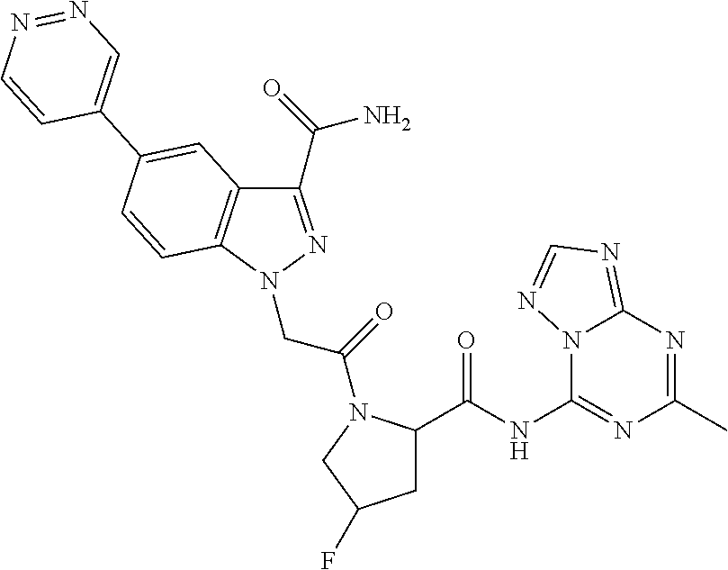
C1(C(N)=O)=NN(CC(=O)N2C(C(NC3=NC(C)=NC4=NC=NN34)=O)CC(F)C2)C2=C1C=C(C1=CN=NC=C1)C=C2
